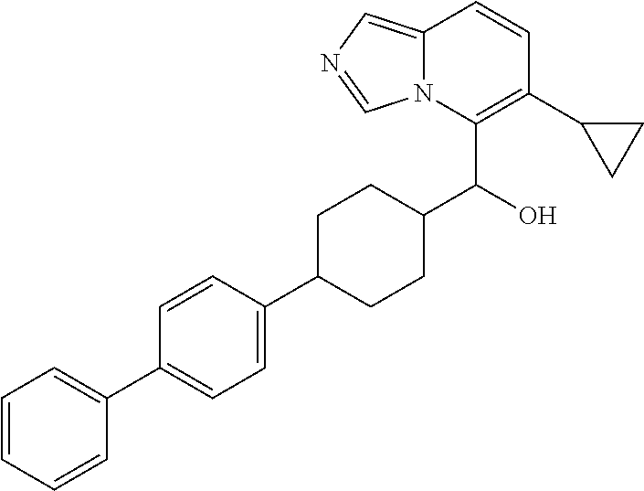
C1=CC=CC(C2=CC=C(C3CCC(C(O)C4=C(C5CC5)C=CC5=CN=CN45)CC3)C=C2)=C1
